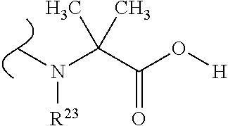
C(C(O[H])=O)(N(C)[R23])(C)C
